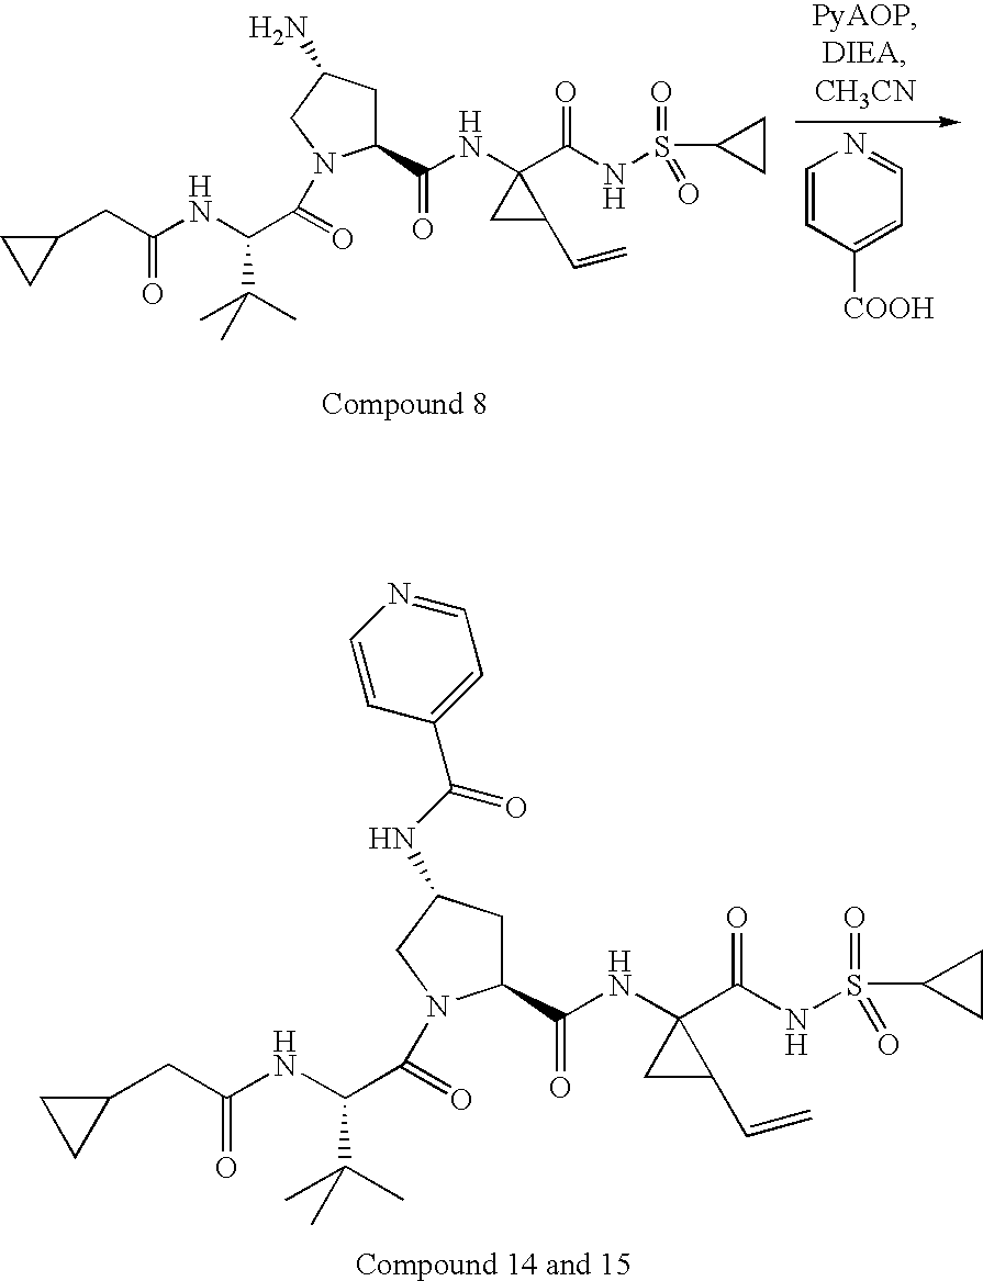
C1=CC([COOH])=CC=N1.C1(CC(NC(C(C)(C)C)C(=O)N2C(C(NC3(C(NS(C4CC4)(=O)=O)=O)CC3C=C)=O)CC(N)C2)=O)CC1.C1(CC(NC(C(C)(C)C)C(=O)N2C(C(NC3(C(NS(C4CC4)(=O)=O)=O)CC3C=C)=O)CC(NC(C3=CC=NC=C3)=O)C2)=O)CC1
